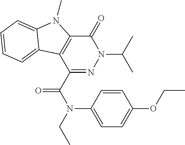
C1(=O)C2=C(C(C(N(CC)C3=CC=C(OCC)C=C3)=O)=NN1C(C)C)C1=CC=CC=C1N2C
